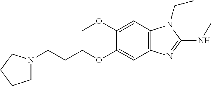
C1N(CCCOC2=CC3=C(C=C2OC)N(CC)C(NC)=N3)CCC1
